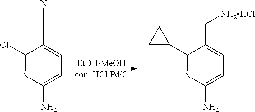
[EtOH/MeOH].[con. HCl Pd/C].C1(Cl)=NC(N)=CC=C1C#N.C1(C2CC2)=NC(N)=CC=C1C[NH2HCl]
